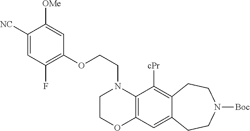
C1COC2=C(N1CCOC1=C(F)C=C([NC])C([OMe])=C1)C([cPr])=C1C(=C2)CCN([Boc])CC1
